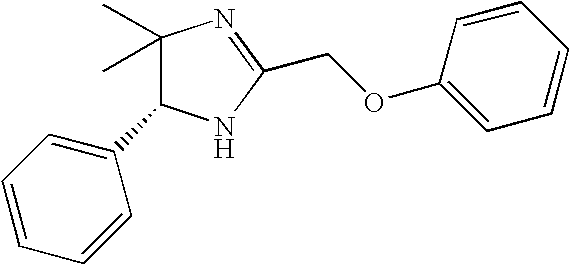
C1(C2C(C)(C)N=C(COC3=CC=CC=C3)N2)=CC=CC=C1
